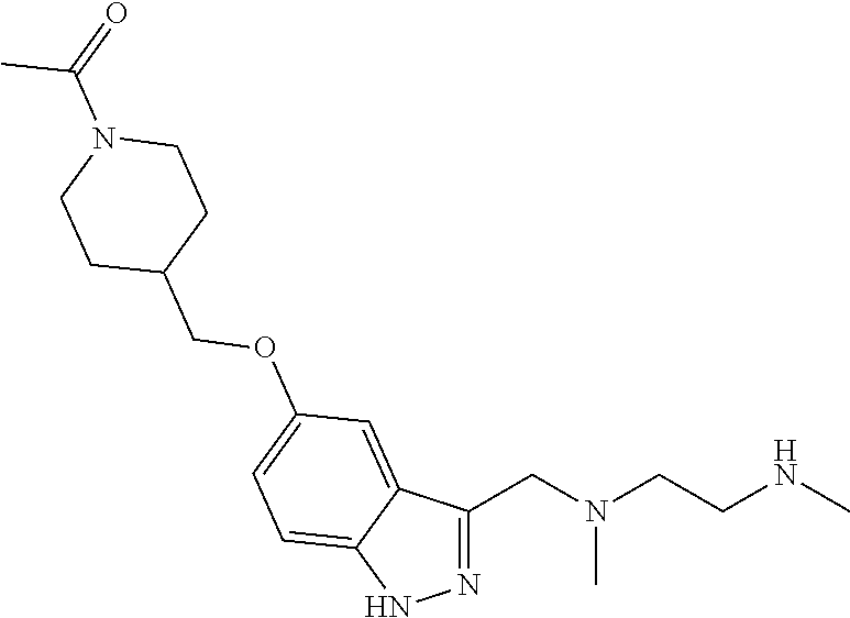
C1(CN(CCNC)C)=NNC2=CC=C(OCC3CCN(C(=O)C)CC3)C=C12
